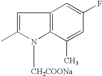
C1=C(C)N([CH2COONa])C2=C1C=C(F)C=C2C
